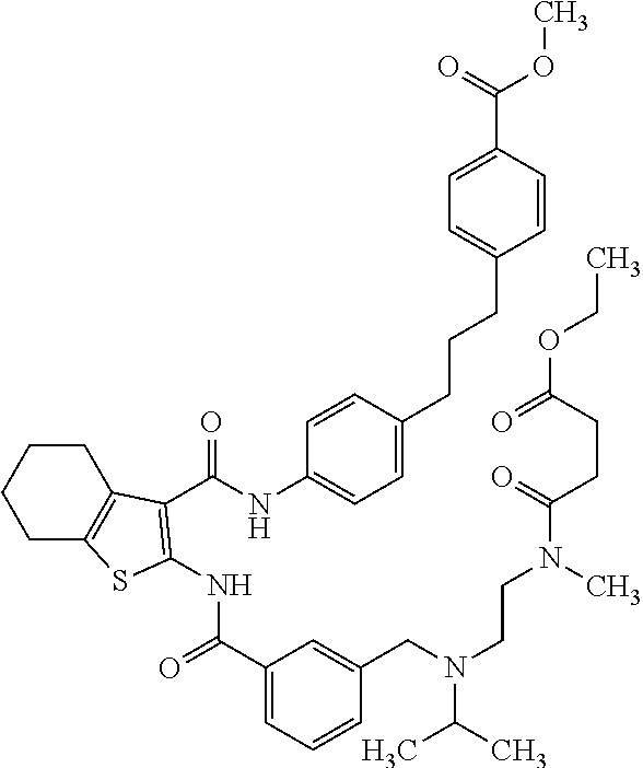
C1CC2=C(CC1)SC(NC(=O)C1=CC=CC(CN(C(C)C)CCN(C(CCC(OCC)=O)=O)C)=C1)=C2C(NC1=CC=C(CCCC2=CC=C(C(=O)OC)C=C2)C=C1)=O
